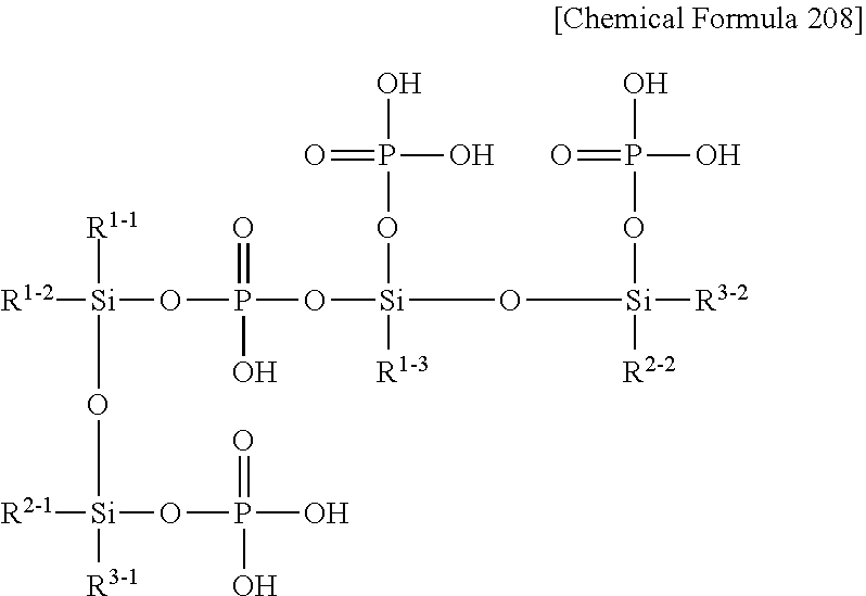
[R1-2][Si](OP(O[Si](O[Si]([R3-2])(OP(O)(O)=O)[R2-2])(OP(O)(O)=O)[R1-3])(=O)O)(O[Si]([R3-1])(OP(O)(=O)O)[R2-1])[R1-1]
